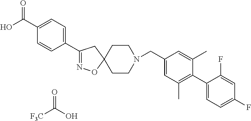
C1(C(O)=O)=CC=C(C2=NOC3(C2)CCN(CC2=CC(C)=C(C4=CC=C(F)C=C4F)C(C)=C2)CC3)C=C1.[F3C]C(O)=O
